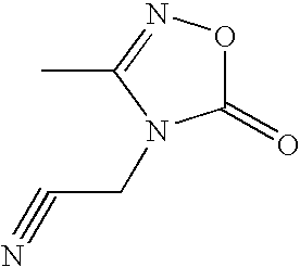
C1(=O)ON=C(C)N1CC#N
